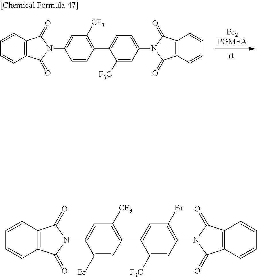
C12=C(C=CC=C1)C(=O)N(C1=CC([CF3])=C(C3=CC=C(N4C(=O)C5=C(C=CC=C5)C4=O)C=C3[F3C])C=C1)C2=O.C12=C(C=CC=C1)C(=O)N(C1=CC([CF3])=C(C3=CC(Br)=C(N4C(=O)C5=C(C=CC=C5)C4=O)C=C3[F3C])C=C1Br)C2=O
